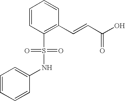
C1=CC(S(=O)(=O)NC2=CC=CC=C2)=C(C=CC(O)=O)C=C1
